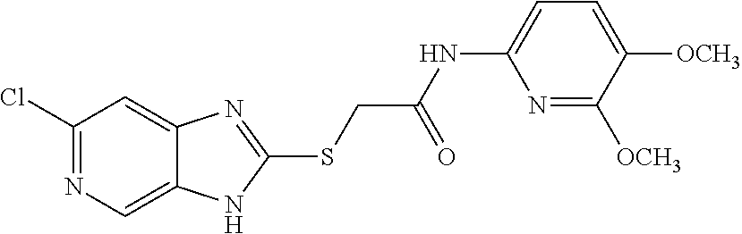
C1(Cl)=NC=C2C(=C1)N=C(SCC(=O)NC1=CC=C([OCH3])C([OCH3])=N1)N2
